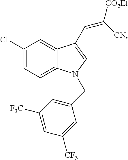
C1(Cl)=CC=C2C(=C1)C(C=C([CO2Et])[CN])=CN2CC1=CC([F3C])=CC([CF3])=C1
